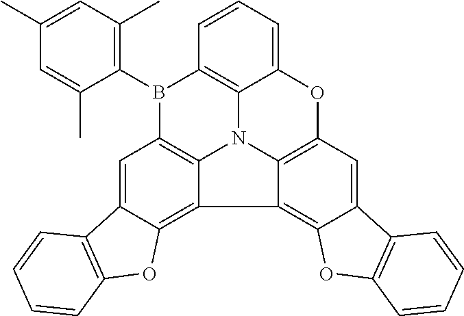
C1(C)=CC(C)=C(B2C3=C4N5C6=C2C=C2C(=C6C6=C7C(=CC(=C56)OC4=CC=C3)C3=C(O7)C=CC=C3)OC3=C2C=CC=C3)C(C)=C1
